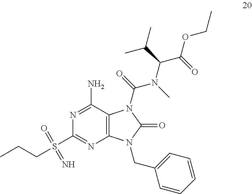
N1=C(N)C2=C(N=C1S(CCC)(=O)=N)N(CC1=CC=CC=C1)C(=O)N2C(=O)N(C)C(C(OCC)=O)C(C)C
